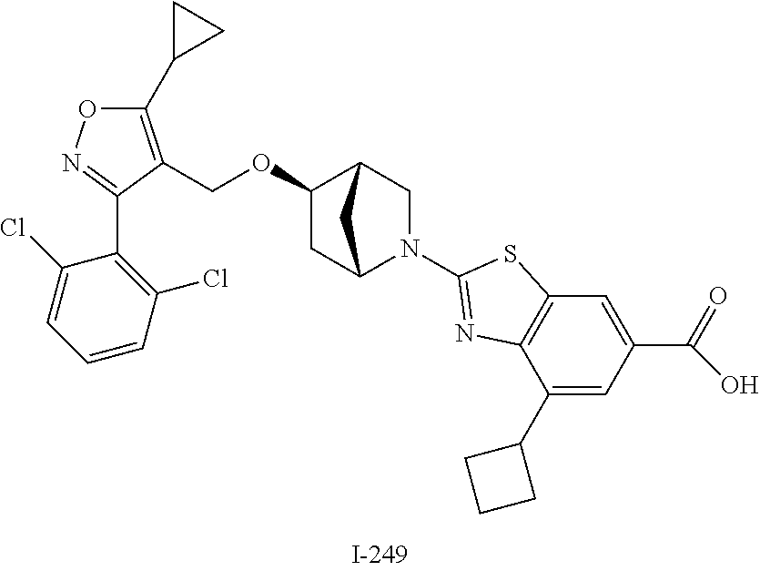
C1(C2CC2)=C(COC2CC3N(C4=NC5=C(C=C(C(=O)O)C=C5C5CCC5)S4)CC2C3)C(C2=C(Cl)C=CC=C2Cl)=NO1
